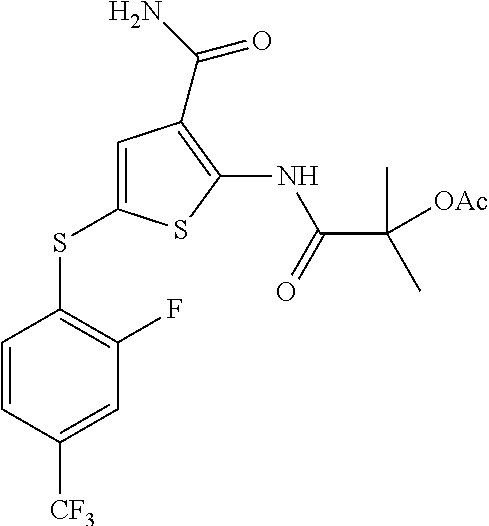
C1=C(SC2=C(F)C=C([CF3])C=C2)SC(NC(C([OAc])(C)C)=O)=C1C(N)=O
